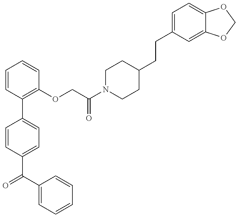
C1=CC(C(C2=CC=CC=C2)=O)=CC=C1C1=C(OCC(N2CCC(CCC3=CC=C4C(=C3)OCO4)CC2)=O)C=CC=C1
